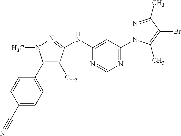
C1(C2=CC=C(C#N)C=C2)=C(C)C(NC2=CC(N3N=C(C)C(Br)=C3C)=NC=N2)=NN1C
